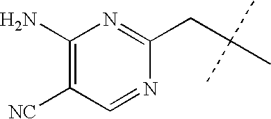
C1([NC])=C(N)N=C(CC(C)(C)C)N=C1
